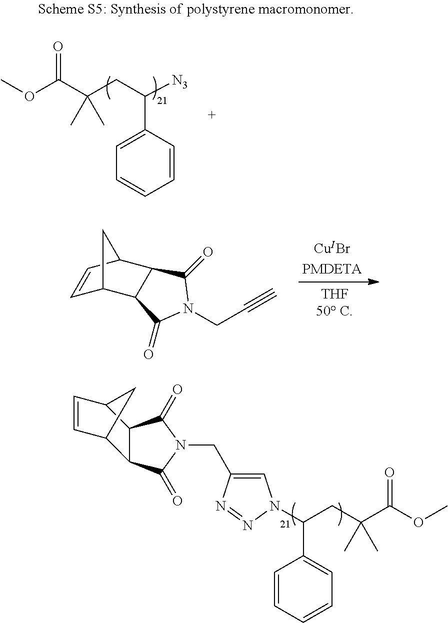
O(C(C(CC([N3])C1=CC=CC=C1)(C)C)=O)C.C1=CC2C3C(C1C2)C(=O)N(CC#C)C3=O.C1(=O)N(CC2=CN(C(CC(C(OC)=O)(C)C)C3=CC=CC=C3)N=N2)C(=O)C2C1C1C=CC2C1
